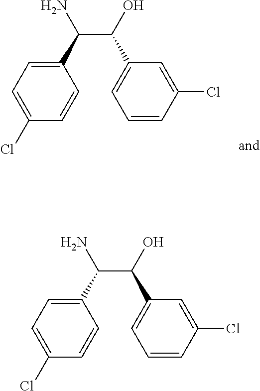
C1(C(C(O)C2=CC=CC(Cl)=C2)N)=CC=C(Cl)C=C1.C1(C(C(O)C2=CC=CC(Cl)=C2)N)=CC=C(Cl)C=C1
